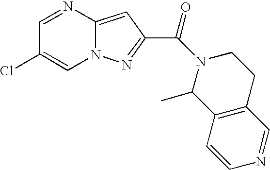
C1=NC2=CC(C(N3CCC4=C(C=CN=C4)C3C)=O)=NN2C=C1Cl
